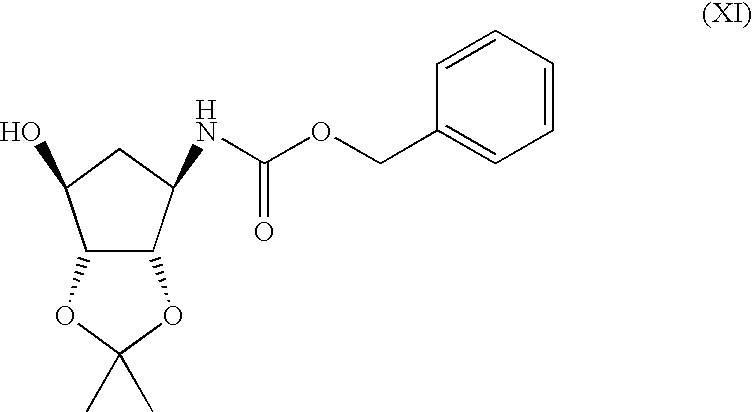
OC1C2C(OC(C)(C)O2)C(NC(OCC2=CC=CC=C2)=O)C1
